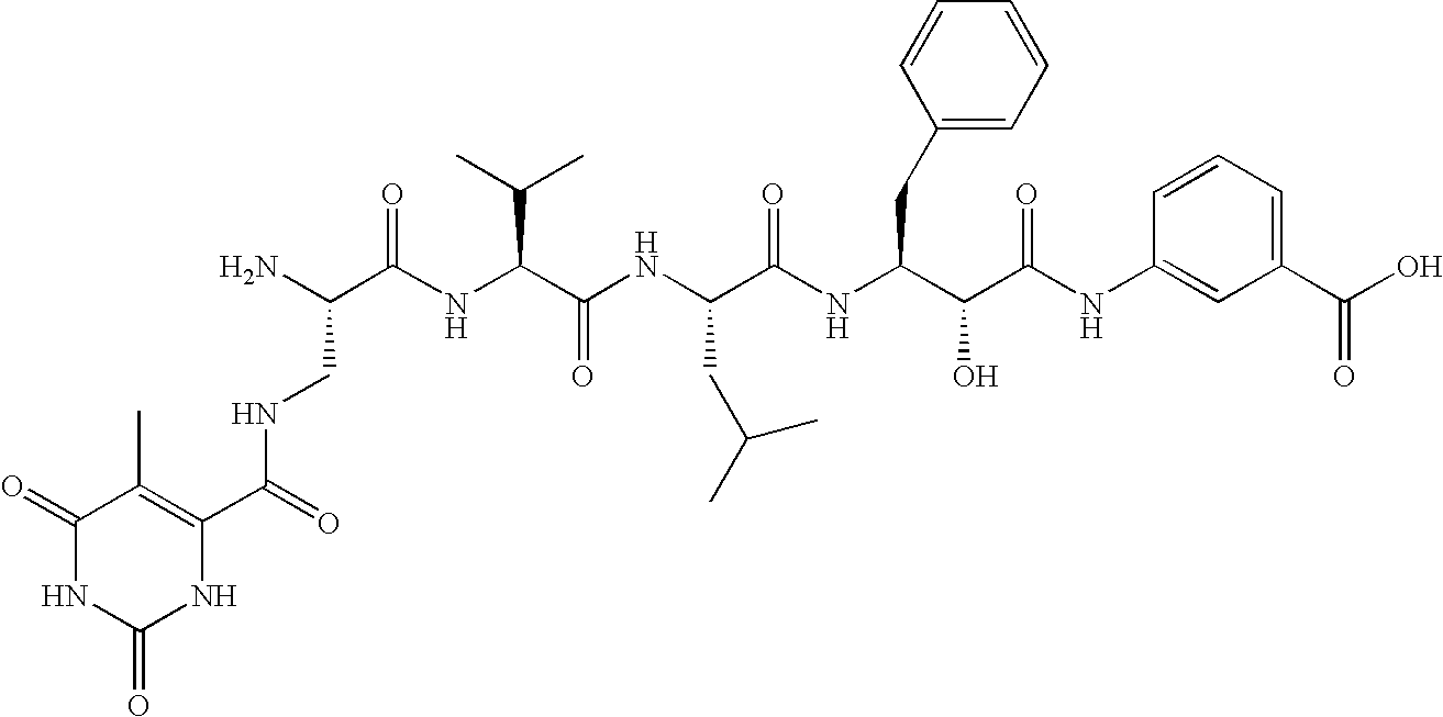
C(C(N)C(=O)NC(C(C)C)C(=O)NC(CC(C)C)C(=O)NC(CC1=CC=CC=C1)C(O)C(=O)NC1=CC(C(O)=O)=CC=C1)NC(=O)C1=C(C)C(=O)NC(=O)N1
